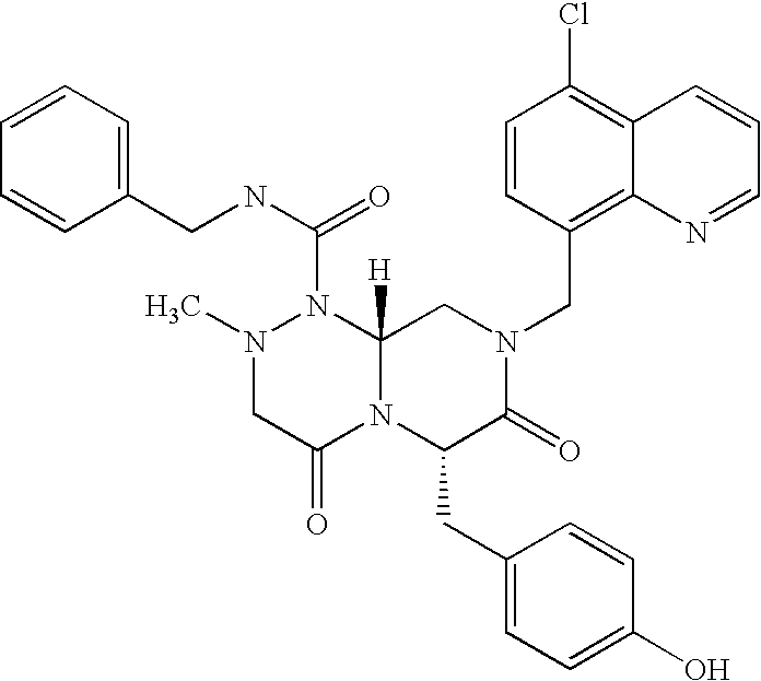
C1=CC(CNC(=O)N2N(C)CC(=O)N3C2([H])CN(CC2=C4C(=C(Cl)C=C2)C=CC=N4)C(=O)C3CC2=CC=C(O)C=C2)=CC=C1
